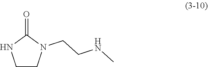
C1CN(CCNC)C(=O)N1
